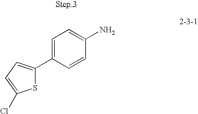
S1C(C2=CC=C(N)C=C2)=CC=C1Cl
